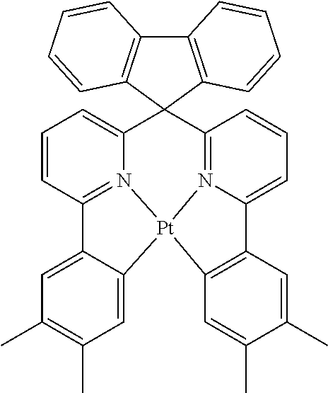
C1=CC2=N3C(=C1)C1(C4=N5C(=CC=C4)C4=C(C=C(C)C(C)=C4)[Pt]35C3=CC(C)=C(C)C=C23)C2=C(C3=C1C=CC=C3)C=CC=C2
